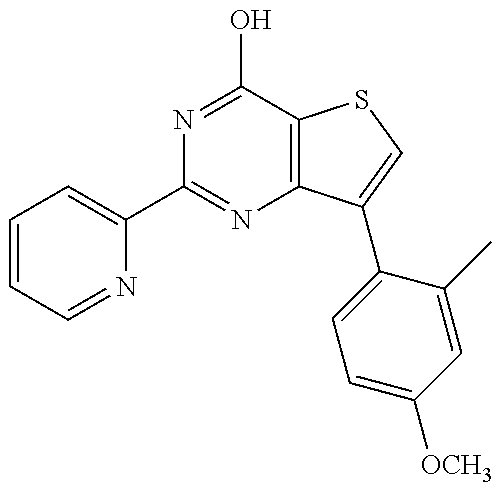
C1=CC=NC(C2=NC3=C(C(O)=N2)SC=C3C2=CC=C([OCH3])C=C2C)=C1
